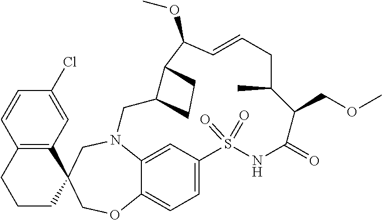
N12C3=CC(=CC=C3OCC3(C4=C(C=CC(Cl)=C4)CCC3)C1)S(=O)(=O)NC(=O)C(COC)C(C)CC=CC(OC)C1C(C2)CC1
